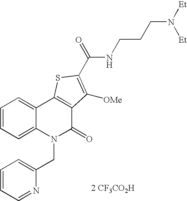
[2 CF3CO2H].C(CCNC(=O)C1=C([OMe])C2=C(C3=CC=CC=C3N(CC3=CC=CC=N3)C2=O)S1)N([Et])[Et]
